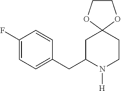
C1(F)=CC=C(CC2N([H])CCC3(C2)OCCO3)C=C1
